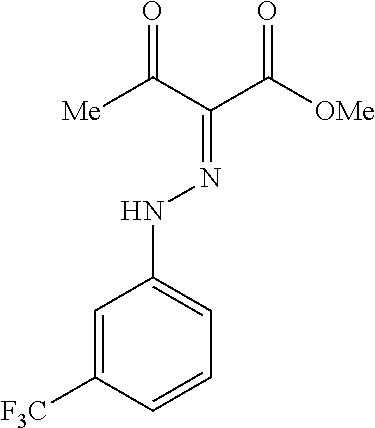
[Me]C(C(C([OMe])=O)=NNC1=CC=CC([F3C])=C1)=O
